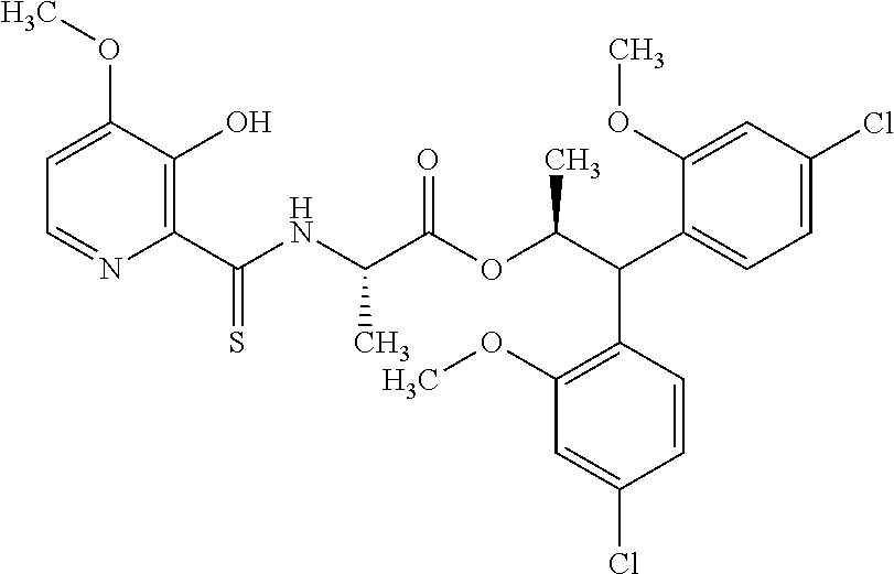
C1=C(OC)C(O)=C(C(NC(C(OC(C(C2=CC=C(Cl)C=C2OC)C2=C(OC)C=C(Cl)C=C2)C)=O)C)=S)N=C1
